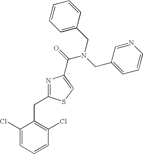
N1=C(CC2=C(Cl)C=CC=C2Cl)SC=C1C(=O)N(CC1=CC=CN=C1)CC1=CC=CC=C1
